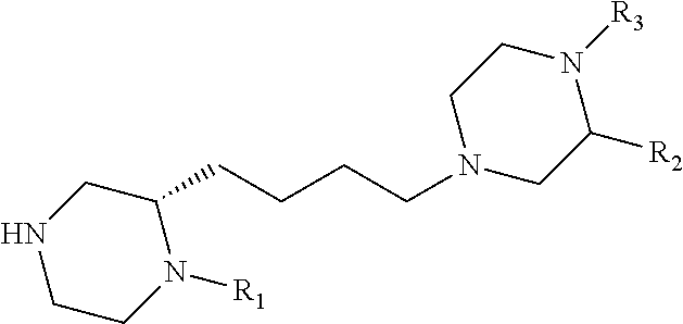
C1CN([R1])C(CCCCN2CC([R2])N([R3])CC2)CN1
